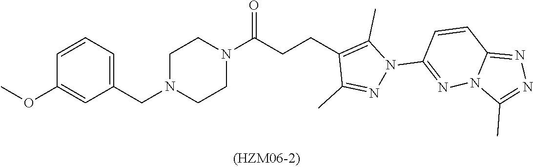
C1(CN2CCN(C(CCC3=C(C)N(C4=NN5C(=NN=C5C)C=C4)N=C3C)=O)CC2)=CC=CC(OC)=C1
